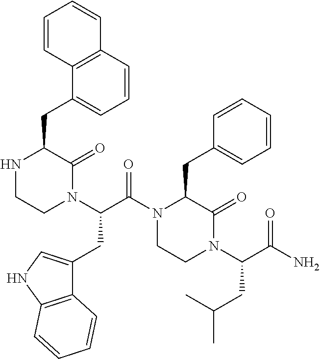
N1CCN(C(C(N2C(CC3=CC=CC=C3)C(=O)N(C(C(N)=O)CC(C)C)CC2)=O)CC2=CNC3=C2C=CC=C3)C(=O)C1CC1=CC=CC2=C1C=CC=C2
